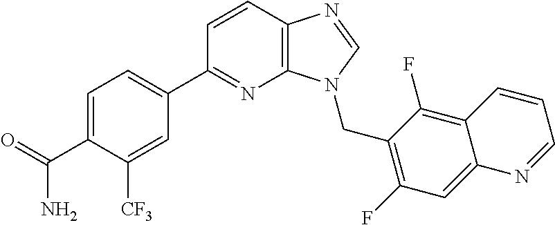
C1=CC2=C(N=C1C1=CC=C(C(=O)N)C([CF3])=C1)N(CC1=C(F)C=C3C(=C1F)C=CC=N3)C=N2
